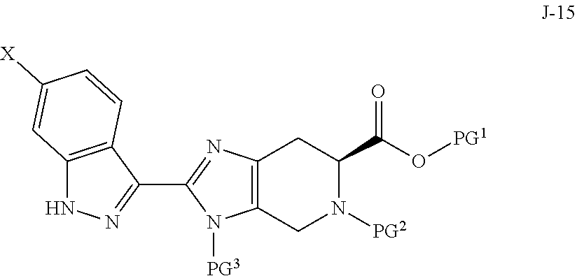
C12=C(C(C3=NC4=C(N3[PG3])CN([PG2])C(C(=O)O[PG1])C4)=NN1)C=CC([X])=C2
